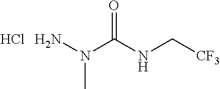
Cl.NN(C(NC[CF3])=O)C
